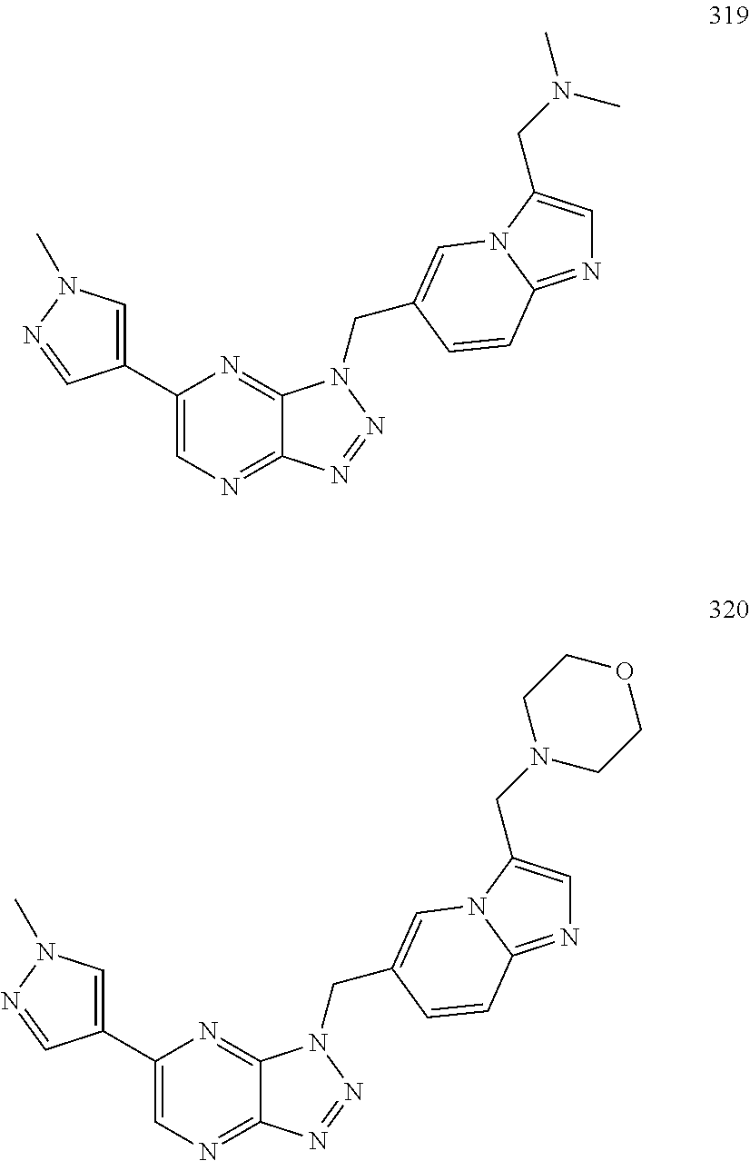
C12=NC=C(C3=CN(C)N=C3)N=C1N(CC1=CN3C(CN(C)C)=CN=C3C=C1)N=N2.C12=NC=C(C3=CN(C)N=C3)N=C1N(CC1=CN3C(CN4CCOCC4)=CN=C3C=C1)N=N2
